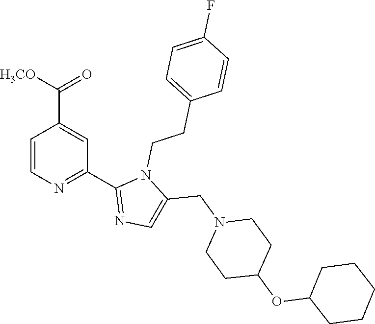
C1=CN=C(C2=NC=C(CN3CCC(OC4CCCCC4)CC3)N2CCC2=CC=C(F)C=C2)C=C1C([H3CO])=O
